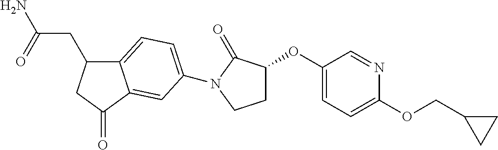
C12=CC=C(N3C(=O)C(OC4=CC=C(OCC5CC5)N=C4)CC3)C=C1C(=O)CC2CC(=O)N
